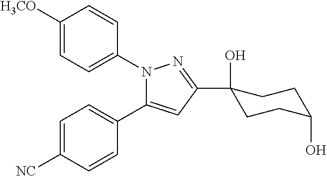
C1([H3CO])=CC=C(N2C(C3=CC=C([NC])C=C3)=CC(C3(O)CCC(O)CC3)=N2)C=C1
